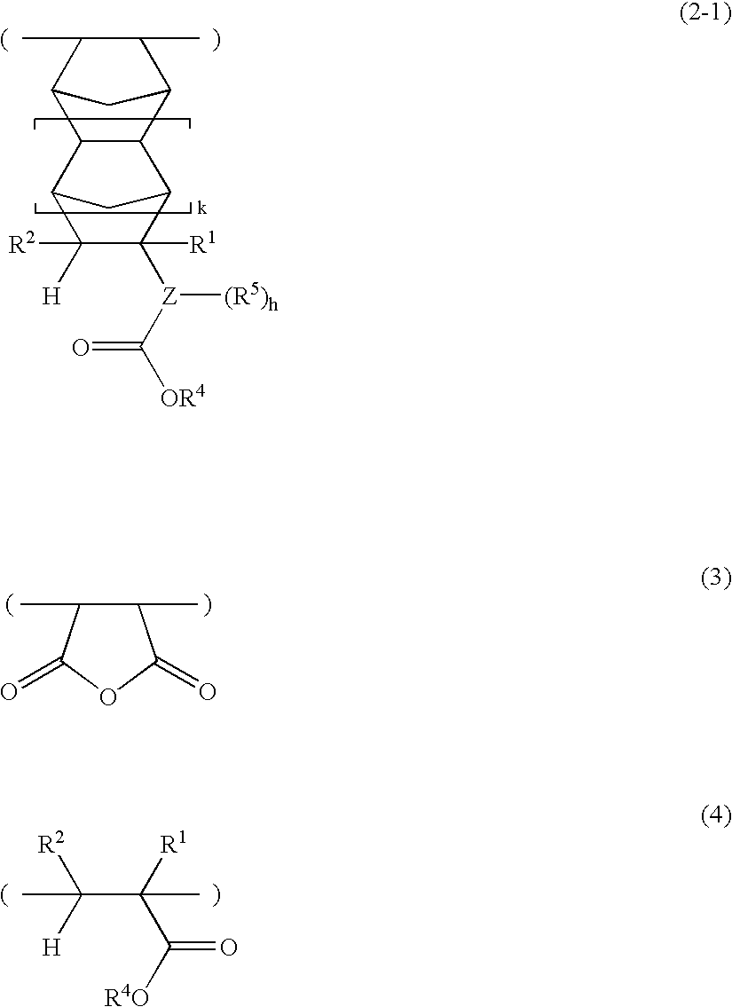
C12C3C(C(C(C)C1C)C2)C1C([Z](C([OR4])=O)[(R5)h])([R1])C([H])([R2])C3C1.C1(C)C(C)C(=O)OC1=O.C(C(C)([R2])[H])(C)([R1])C([R4O])=O
